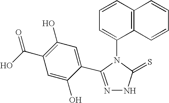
N1=C(C2=CC(O)=C(C(O)=O)C=C2O)N(C2=CC=CC3=C2C=CC=C3)C(=S)N1
